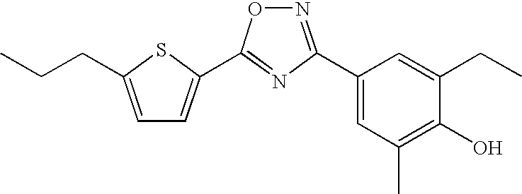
N1=C(C2=CC(C)=C(O)C(CC)=C2)N=C(C2=CC=C(CCC)S2)O1
